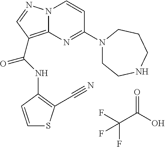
FC(C(O)=O)(F)F.N(C(=O)C1=C2N(N=C1)C=CC(N1CCNCCC1)=N2)C1=C(C#N)SC=C1
